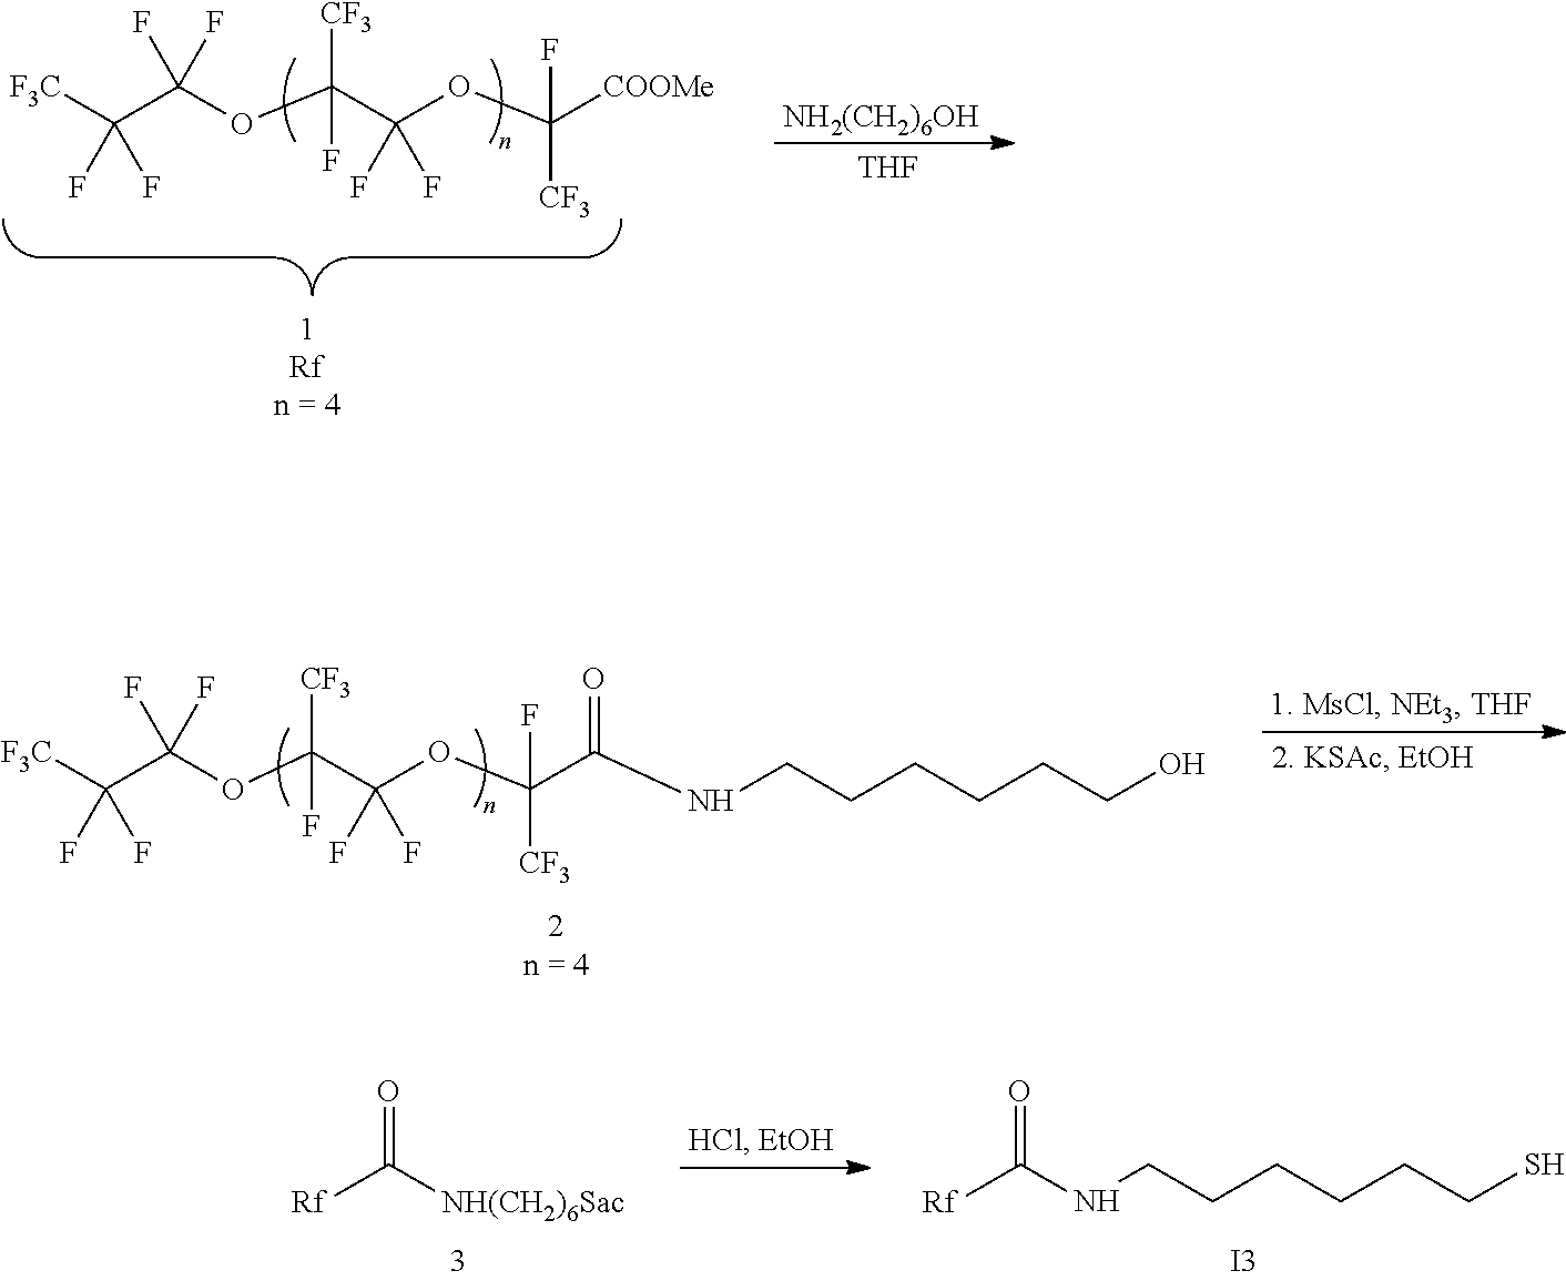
[F3C]C(C(OC(C(OC([COOMe])(F)[CF3])(F)F)([CF3])F)(F)F)(F)F.[NH2(CH2)6OH].[THF].[F3C]C(C(OC(C(OC(C(NCCCCCCO)=O)(F)[CF3])(F)F)([CF3])F)(F)F)(F)F.[Rf]C(NCCCCCCS)=O.[I3].[Rf]C([NH(CH2)6Sac])=O
